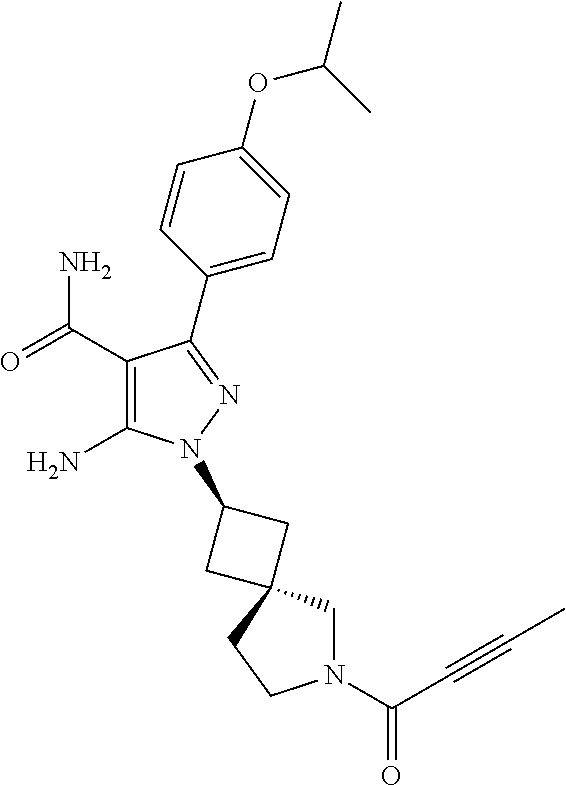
C1(C(=O)N)=C(N)N(C2CC3(CN(C(=O)C#CC)CC3)C2)N=C1C1=CC=C(OC(C)C)C=C1
